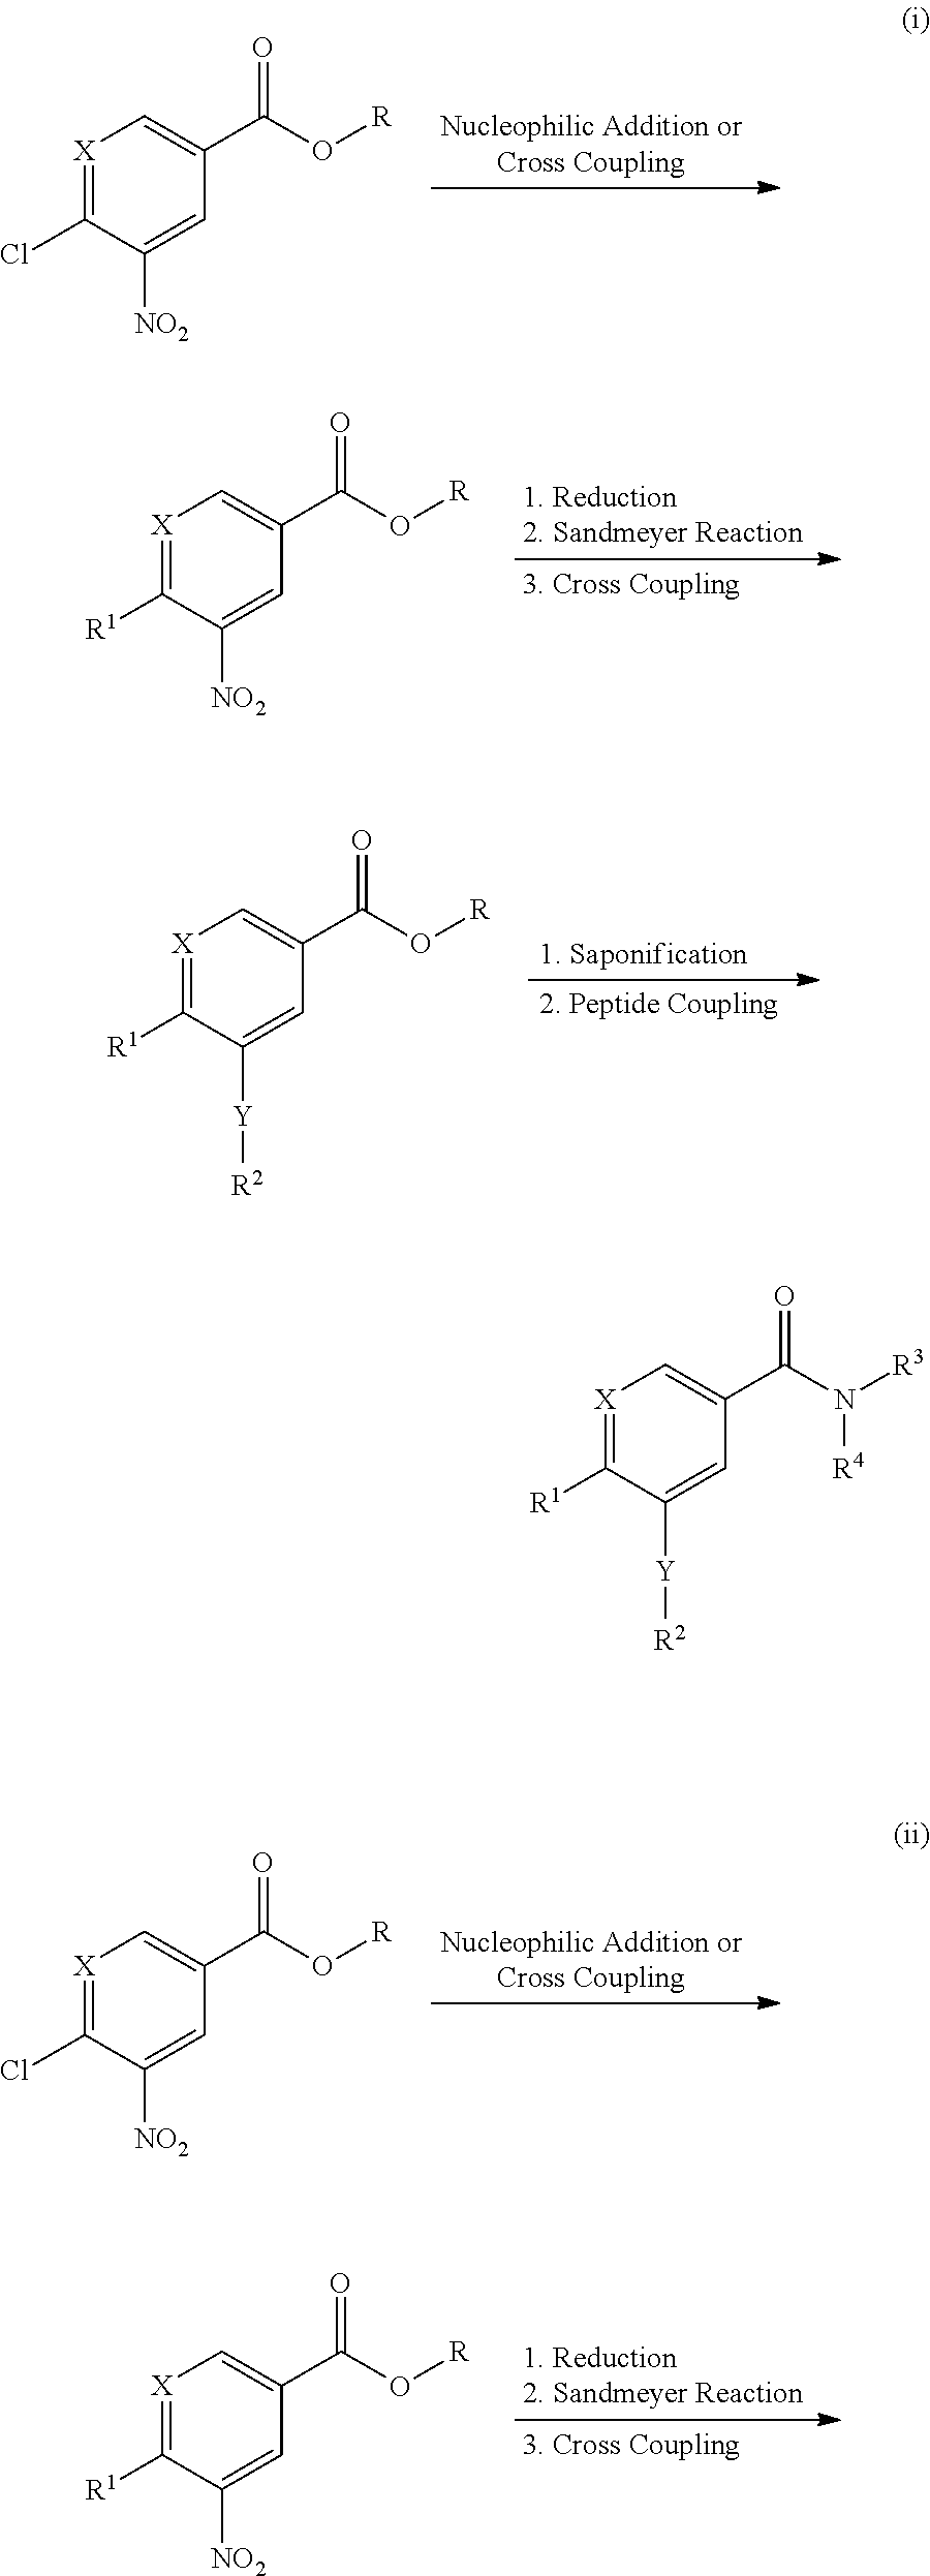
[X]1=C(Cl)C([NO2])=CC(C(O[R])=O)=C1.[X]1=C([R1])C([NO2])=CC(C(O[R])=O)=C1.[X]1=C([R1])C([Y][R2])=CC(C(O[R])=O)=C1.[X]1=C(Cl)C([NO2])=CC(C(O[R])=O)=C1.[X]1=C([R1])C([NO2])=CC(C(O[R])=O)=C1.[X]1=C([R1])C([Y][R2])=CC(C(N([R3])[R4])=O)=C1
